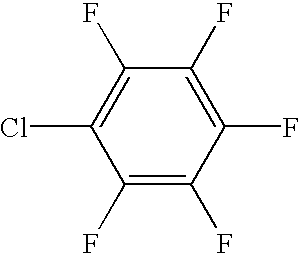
C1(F)=C(F)C(F)=C(F)C(F)=C1Cl
